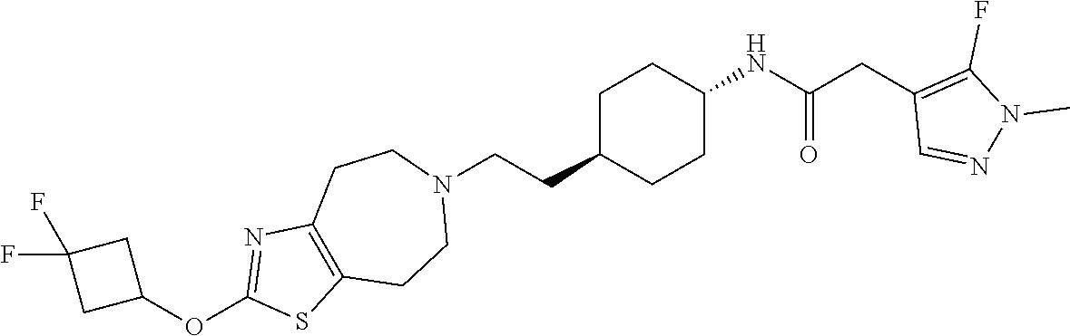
C1C(CCN2CCC3=C(CC2)SC(OC2CC(F)(F)C2)=N3)CCC(NC(CC2=C(F)N(C)N=C2)=O)C1
